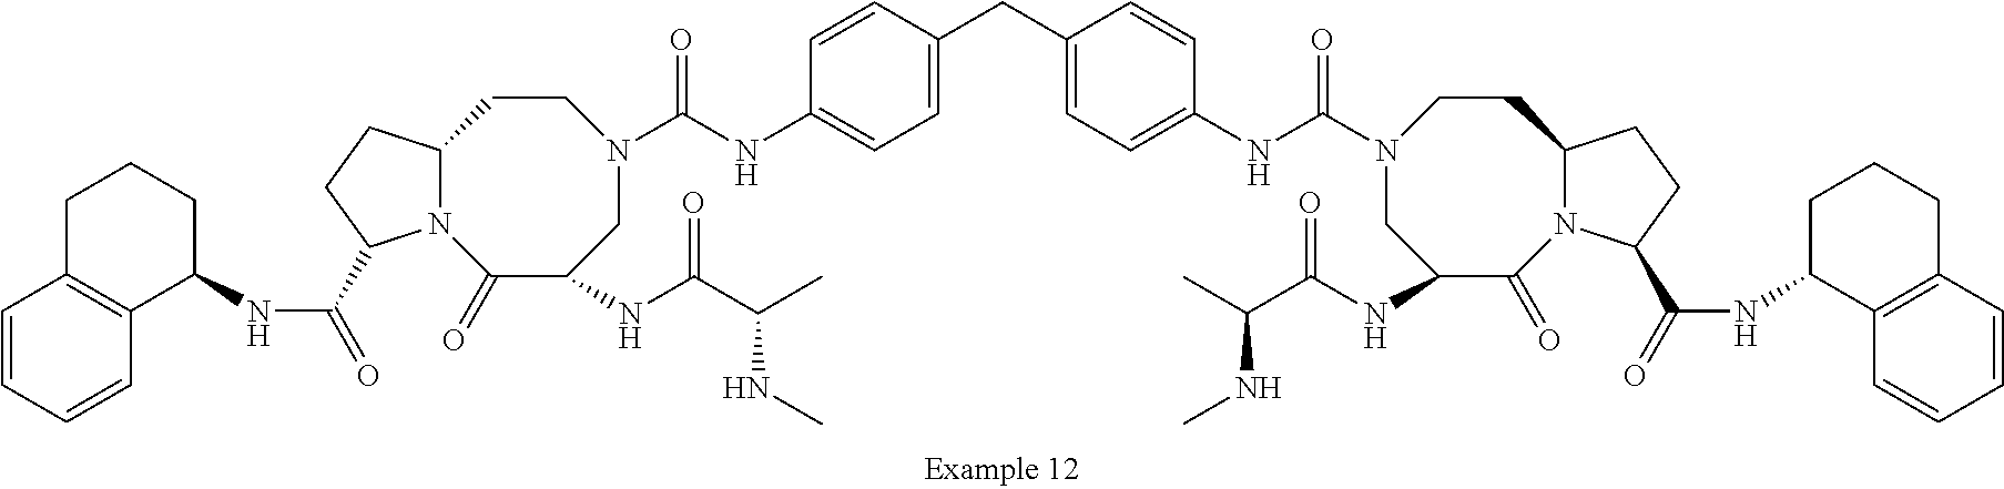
C1C(NC(=O)C2N3C(CC2)CCN(C(=O)NC2=CC=C(CC4=CC=C(NC(=O)N5CC(NC(C(C)NC)=O)C(=O)N6C(CC5)CCC6C(=O)NC5C6=C(C=CC=C6)CCC5)C=C4)C=C2)CC(NC(C(C)NC)=O)C3=O)C2=C(C=CC=C2)CC1
